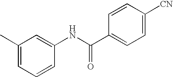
CC1=CC=CC(NC(C2=CC=C([CN])C=C2)=O)=C1
